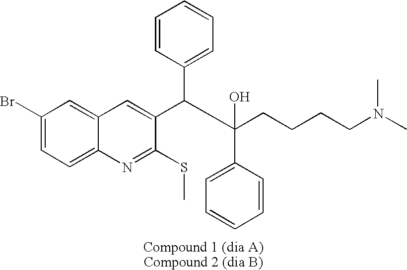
C1(Br)=CC=C2C(=C1)C=C(C(C(CCCCN(C)C)(C1=CC=CC=C1)O)C1=CC=CC=C1)C(SC)=N2
